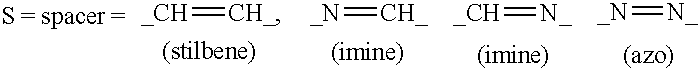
[_CH]=[CH_].[_N]=[CH_].[_CH]=[N_].[_N]=[N_]
